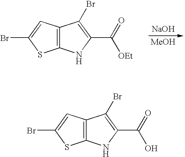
C12=C(NC(C(=O)[OEt])=C1Br)SC(Br)=C2.[NaOH].[MeOH].C12=C(NC(C(=O)O)=C1Br)SC(Br)=C2
